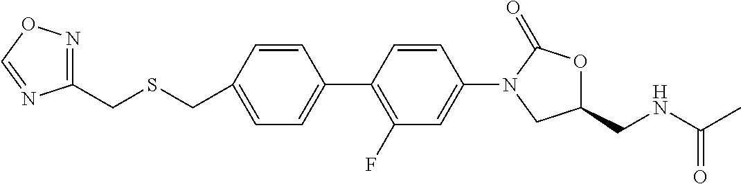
C1=C(CSCC2=NOC=N2)C=CC(C2=C(F)C=C(N3CC(CNC(C)=O)OC3=O)C=C2)=C1
